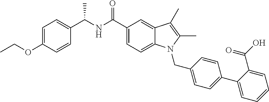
C1(C(NC(C2=CC=C3C(=C2)C(C)=C(C)N3CC2=CC=C(C3=CC=CC=C3C(=O)O)C=C2)=O)C)=CC=C(OCC)C=C1
